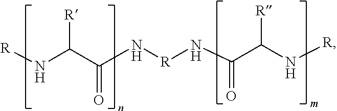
N(C([R])C(=O)N[R]NC(C(N[R])[R])=O)[R]
